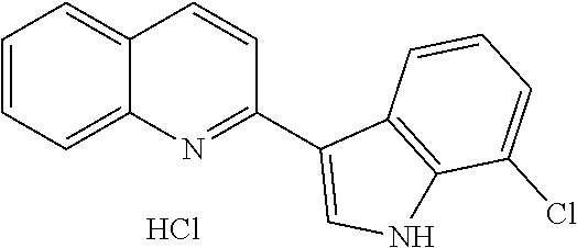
C1=CC2=CC=CC=C2N=C1C1=CNC2=C1C=CC=C2Cl.Cl
